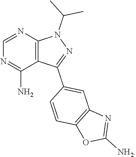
C12=C(N=CN=C1N)N(C(C)C)N=C2C1=CC2=C(C=C1)OC([NH2])=N2
